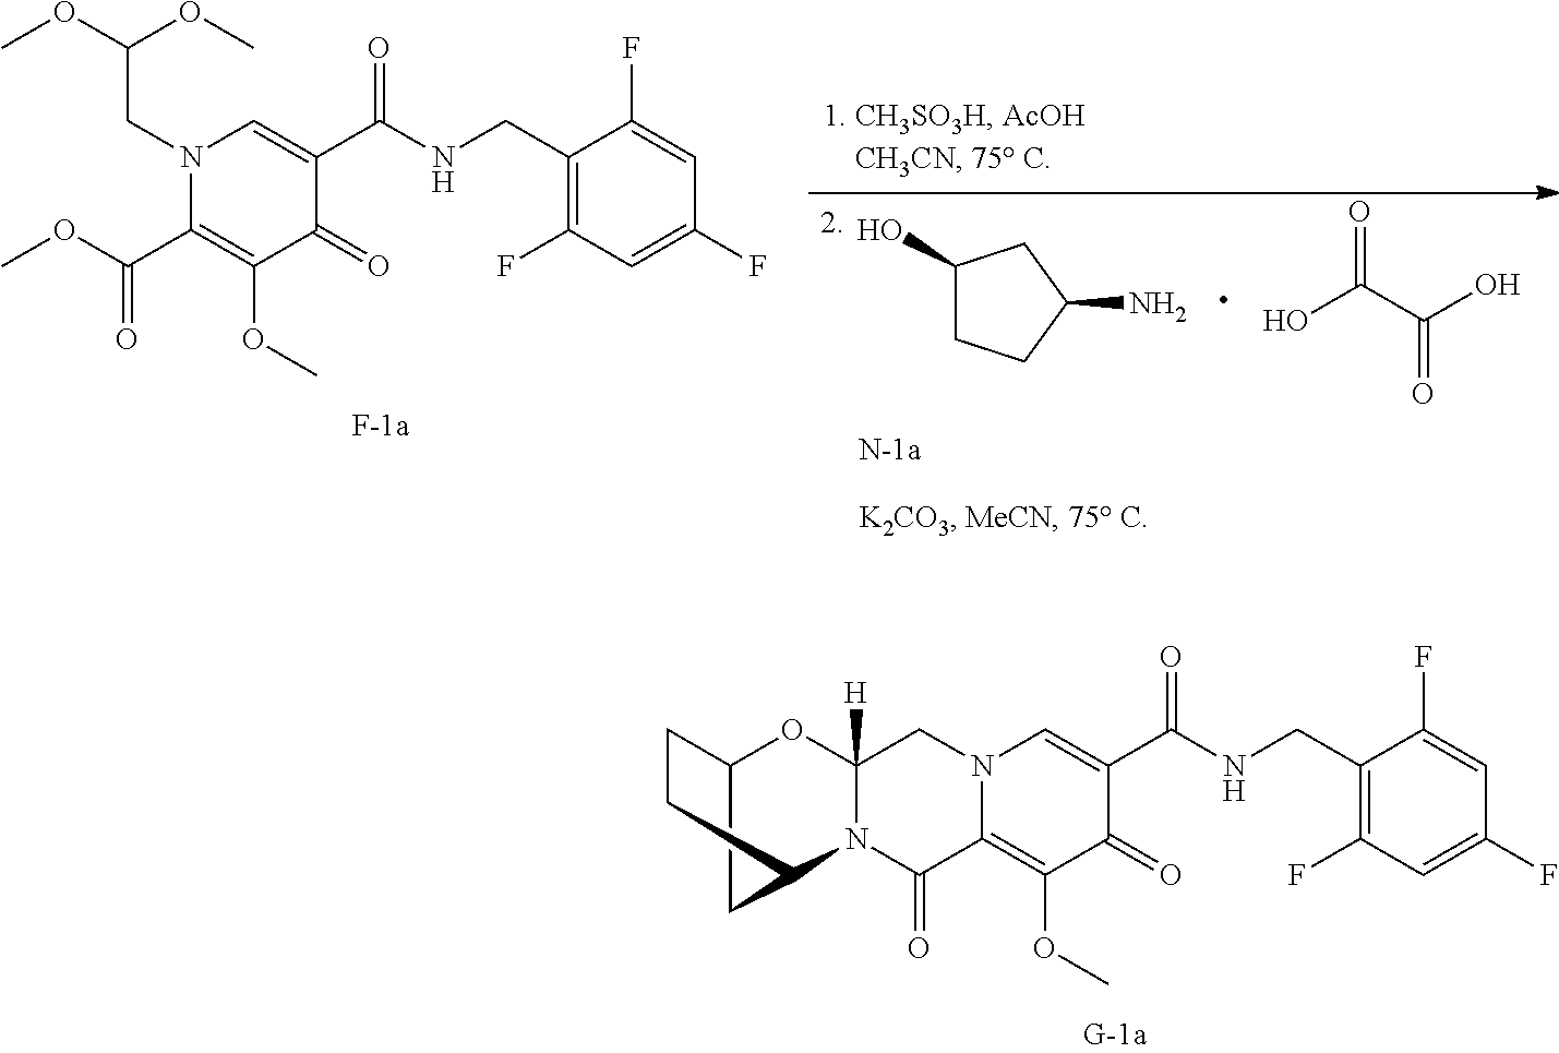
C12CCC(N3C([H])(CN4C=C(C(NCC5=C(F)C=C(F)C=C5F)=O)C(=O)C(OC)=C4C3=O)O1)CC2.C1(CNC(C2=CN(CC(OC)OC)C(C(OC)=O)=C(OC)C2=O)=O)=C(F)C=C(F)C=C1F.C1(O)CCC(N)C1.O=C(C(O)=O)O
